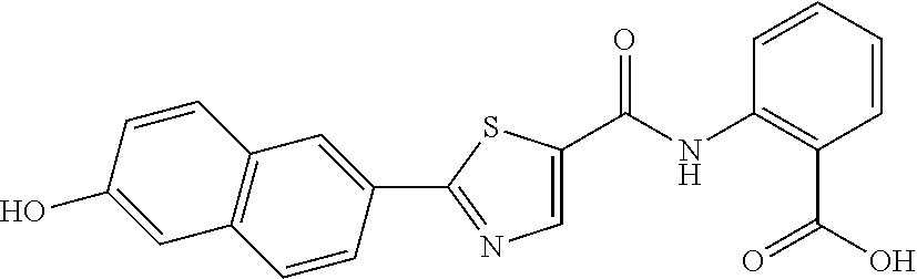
C12=C(C=CC(C3=NC=C(C(NC4=C(C(O)=O)C=CC=C4)=O)S3)=C1)C=C(O)C=C2
